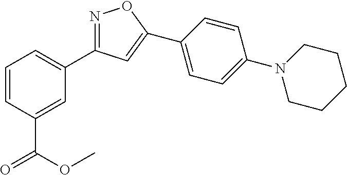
N1=C(C2=CC=CC(C(OC)=O)=C2)C=C(C2=CC=C(N3CCCCC3)C=C2)O1
